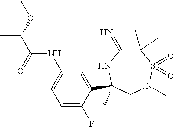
C(=O)(NC1=CC=C(F)C(C2(C)NC(=N)C(C)(C)S(=O)(=O)N(C)C2)=C1)C(OC)C
